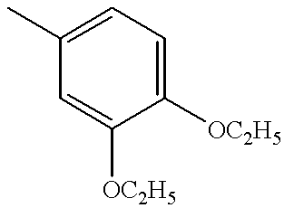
C1(C)=CC=C([OC2H5])C([OC2H5])=C1
